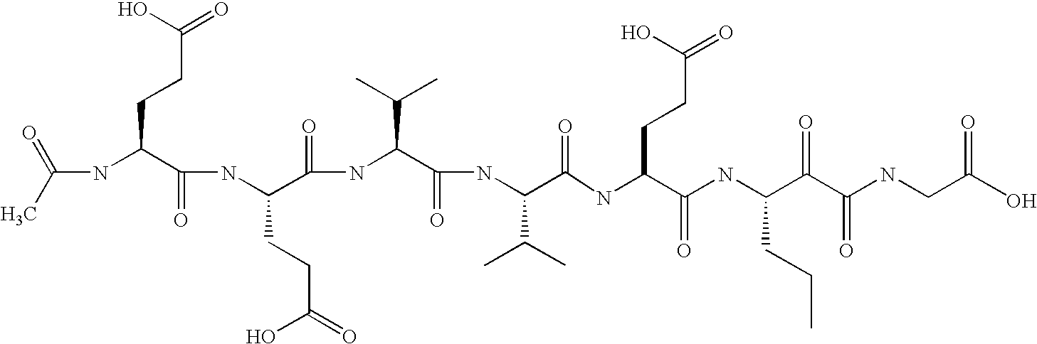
CC(=O)NC(C(NC(C(NC(C(NC(C(=O)NC(C(NC(C(C(NCC(O)=O)=O)=O)CCC)=O)CCC(O)=O)C(C)C)=O)C(C)C)=O)CCC(O)=O)=O)CCC(=O)O
